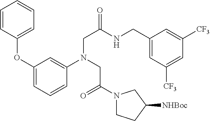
C1=CC(OC2=CC=CC(N(CC(=O)N3CCC([NHBoc])C3)CC(NCC3=CC([CF3])=CC([CF3])=C3)=O)=C2)=CC=C1
